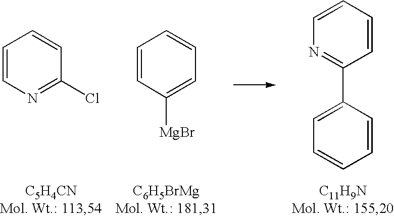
C1=CC=CC(C2=CC=CC=C2)=N1.C1=CN=C(Cl)C=C1.C1=CC([MgBr])=CC=C1
